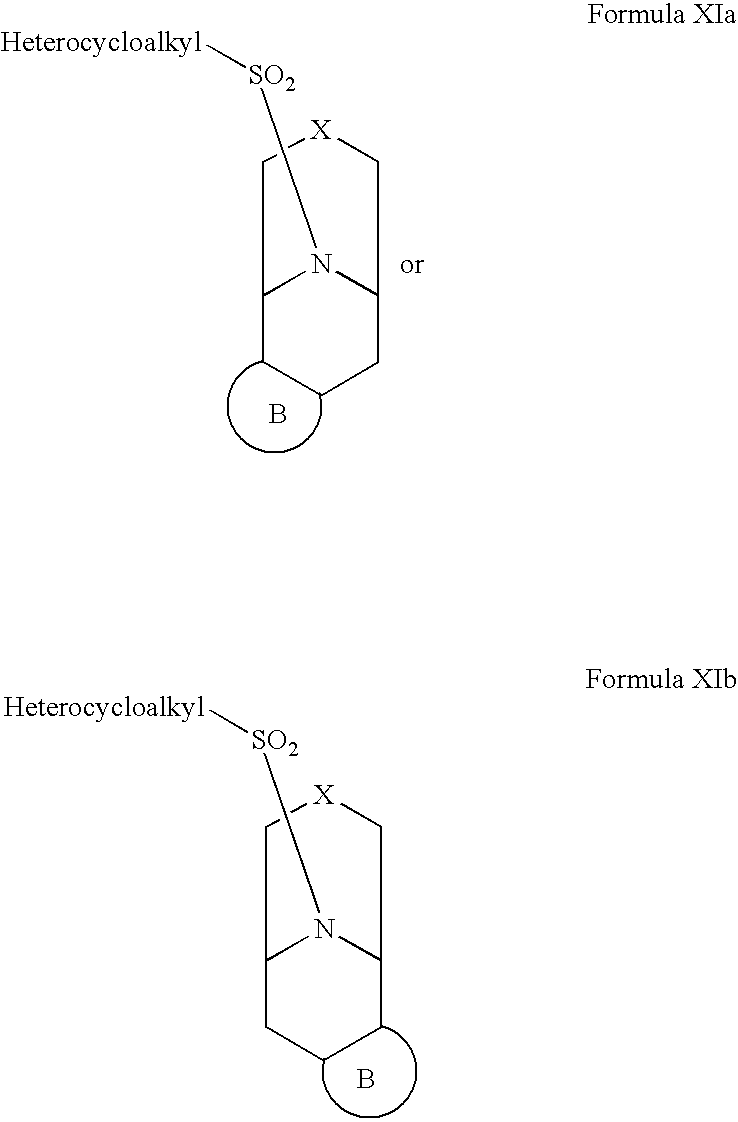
B.C1[X]CC2CCCC1N2[SO2][Heterocycloalkyl].B.C12CCCC(N1[SO2][Heterocycloalkyl])C[X]C2
